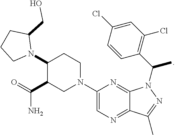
C1(N2C(CO)CCC2)C(C(=O)N)CN(C2=CN=C3C(=N2)N(C(C)C2=C(Cl)C=C(Cl)C=C2)N=C3C)CC1
